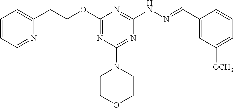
O(C1=NC(N2CCOCC2)=NC(NN=CC2=CC([OCH3])=CC=C2)=N1)CCC1=CC=CC=N1
